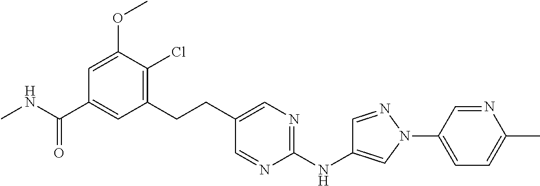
CNC(C1=CC(CCC2=CN=C(NC3=CN(C4=CC=C(C)N=C4)N=C3)N=C2)=C(Cl)C(OC)=C1)=O
